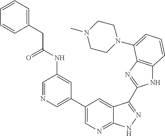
C1(C2=CN=CC(NC(CC3=CC=CC=C3)=O)=C2)=CN=C2C(=C1)C(C1=NC3=C(N1)C=CC=C3N1CCN(C)CC1)=NN2
